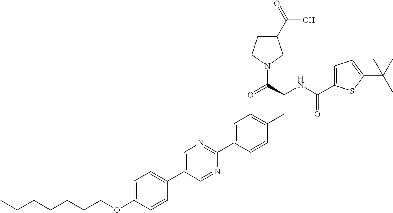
CCCCCCCOC1=CC=C(C2=CN=C(C3=CC=C(CC(NC(=O)C4=CC=C(C(C)(C)C)S4)C(=O)N4CCC(C(=O)O)C4)C=C3)N=C2)C=C1
